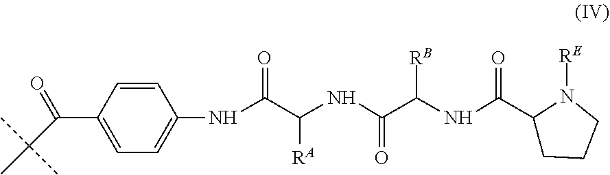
N(C(C(NC(=O)C(NC(C1CCCN1[RE])=O)[RB])[RA])=O)C1=CC=C(C(C(C)(C)C)=O)C=C1
